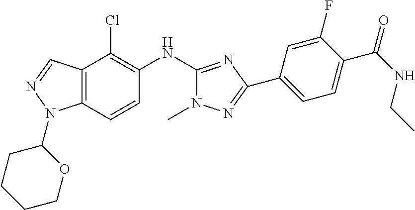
C12=C(C=CC(NC3=NC(C4=CC=C(C(NCC)=O)C(F)=C4)=NN3C)=C1Cl)N(C1CCCCO1)N=C2
